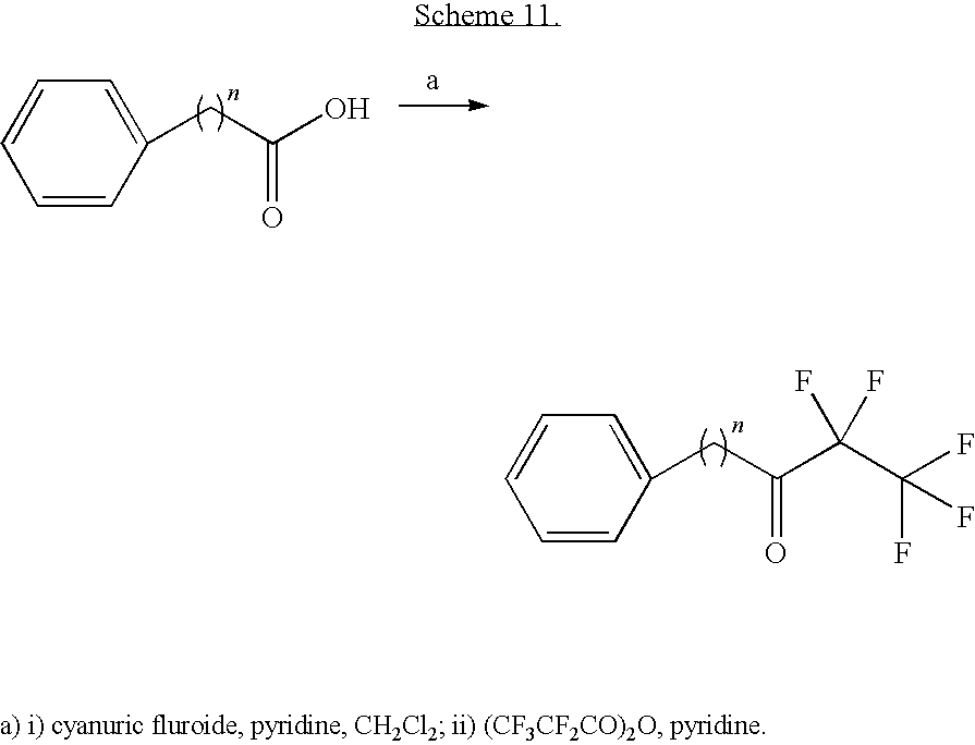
C1=C(CC(C(C(F)(F)F)(F)F)=O)C=CC=C1.C1=C(CC(O)=O)C=CC=C1
